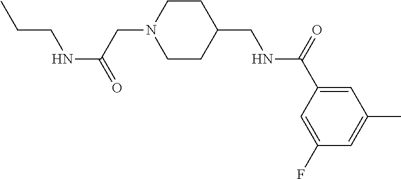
C(CNC(=O)CN1CCC(CNC(C2=CC(C)=CC(F)=C2)=O)CC1)C
